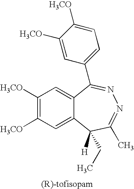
C1([H3CO])=C([H3CO])C=C2C(=C1)C(C1=CC=C([H3CO])C([H3CO])=C1)=NN=C(C)C2([H])CC
